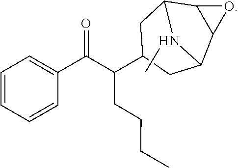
C(CCC)C(C(C1=CC=CC=C1)=O)C1CC2C3C(C(C1)N2C)O3
